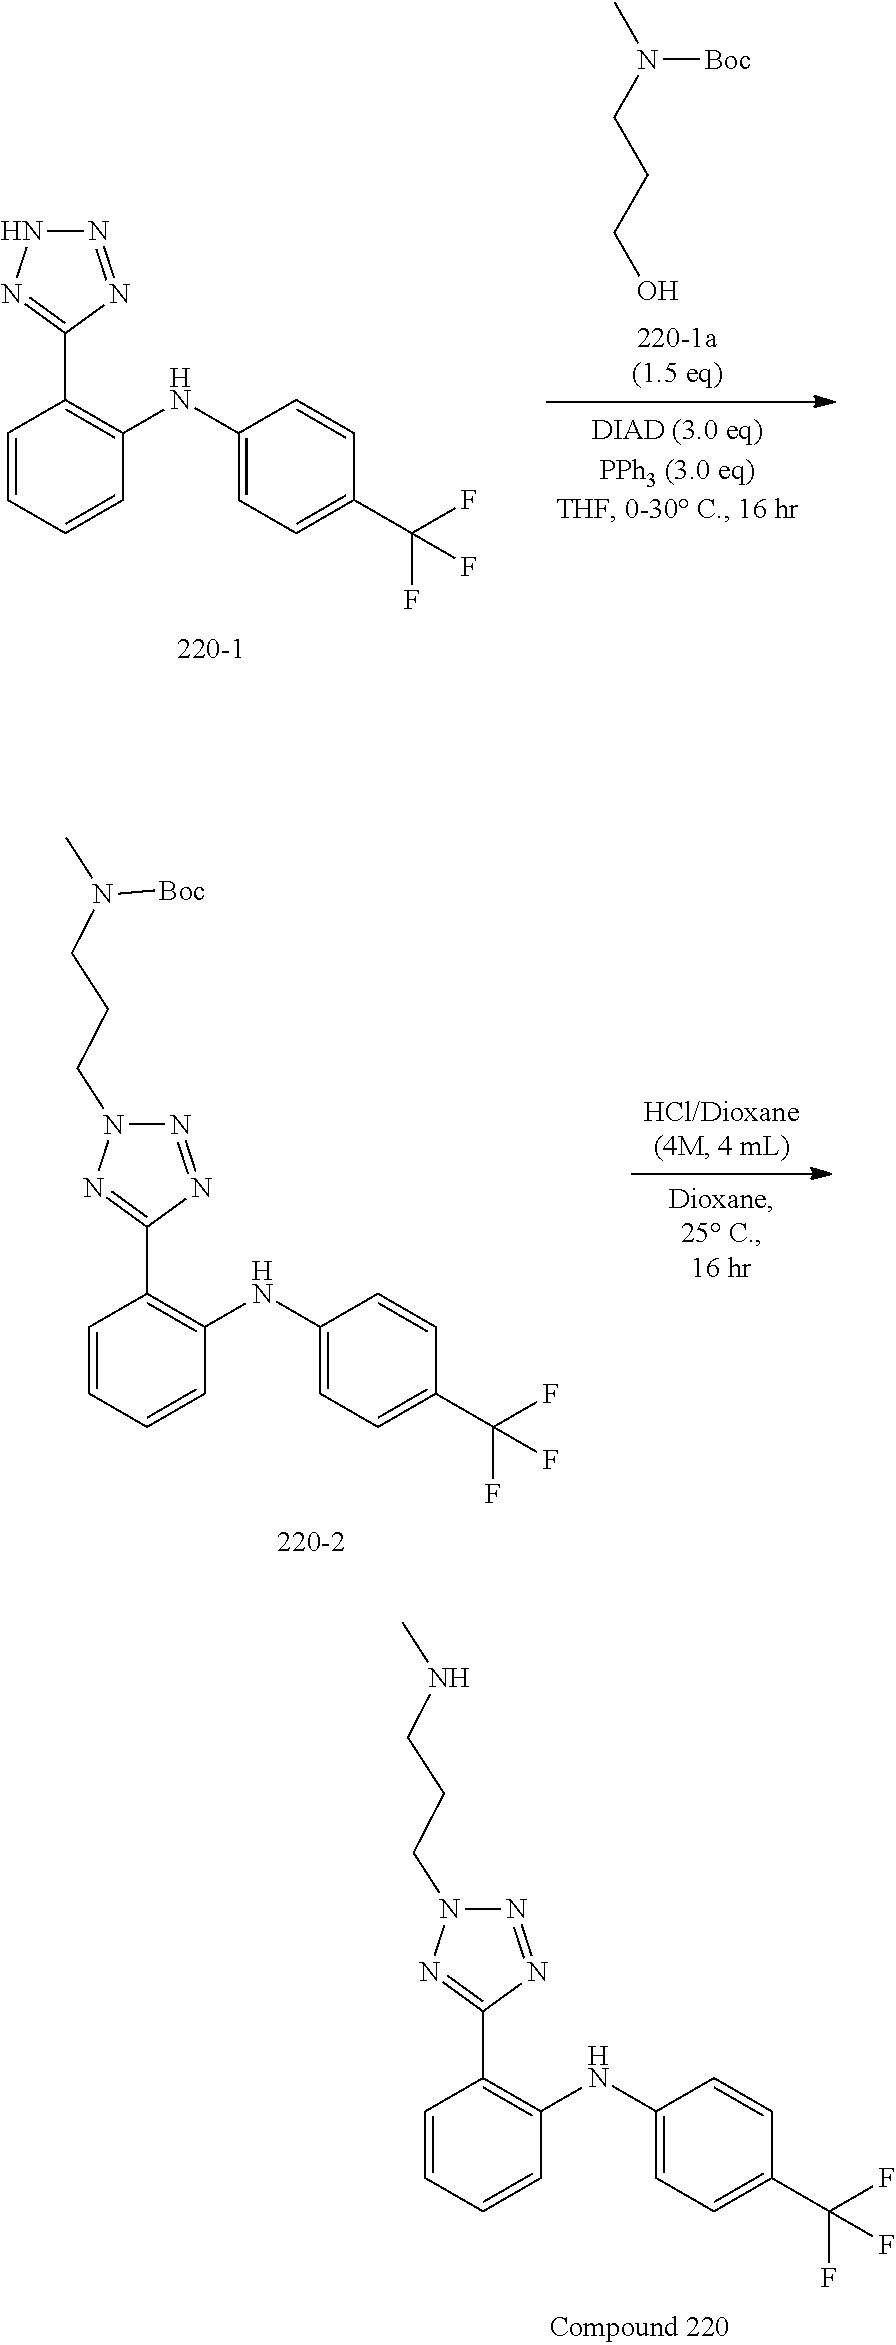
C1=CC=CC(NC2=CC=C(C(F)(F)F)C=C2)=C1C1=NNN=N1.OCCCN(C)[Boc].C1=CC=CC(NC2=CC=C(C(F)(F)F)C=C2)=C1C1=NN(CCCN(C)[Boc])N=N1.C1=CC=CC(NC2=CC=C(C(F)(F)F)C=C2)=C1C1=NN(CCCNC)N=N1
